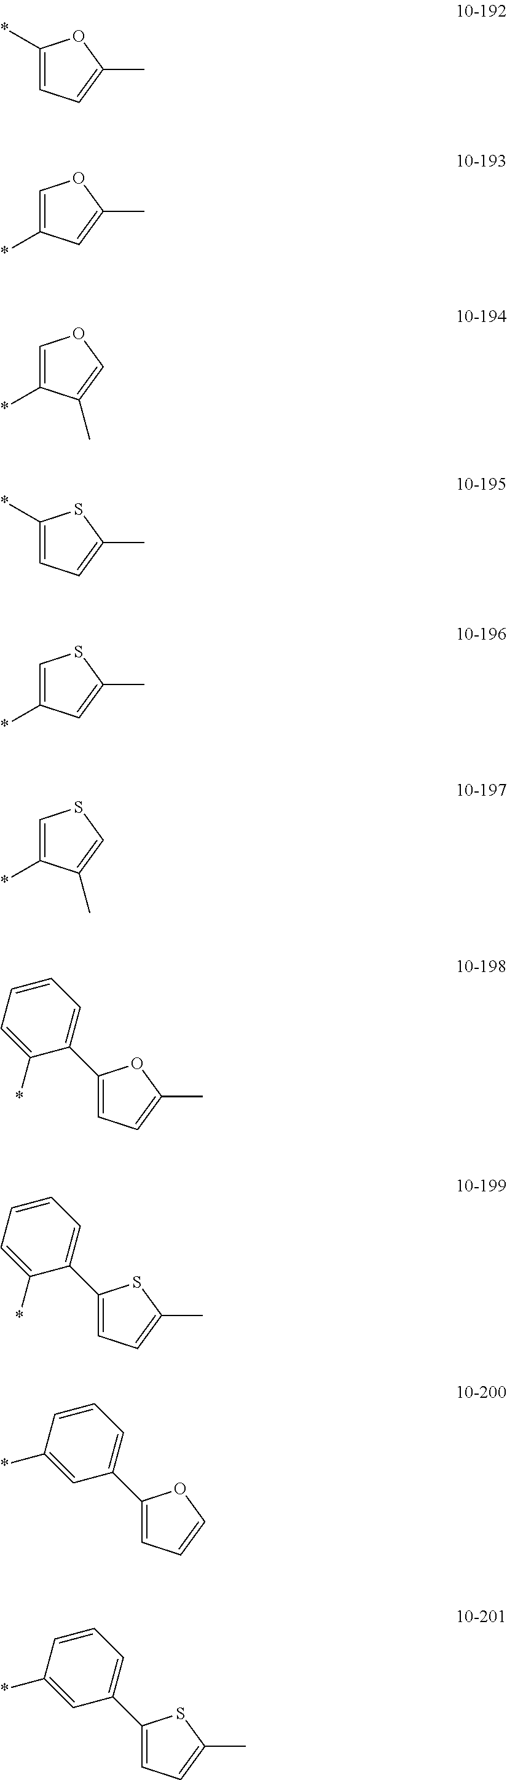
C1(*)=CC=C(C)O1.C1=C(*)C=C(C)O1.C1=C(*)C(C)=CO1.C1(*)=CC=C(C)S1.C1=C(*)C=C(C)S1.C1=C(*)C(C)=CS1.C1(C2=CC=CC=C2*)=CC=C(C)O1.C1(C2=CC=CC=C2*)=CC=C(C)S1.C1(C2=CC=CC(*)=C2)=CC=CO1.C1(C2=CC=CC(*)=C2)=CC=C(C)S1
